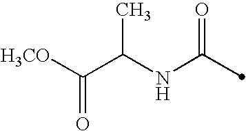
C(NC(=O)C)(C([H3CO])=O)C
